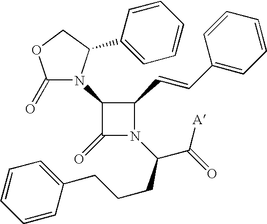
C1(=O)N(C2C(=O)N(C(CCCC3=CC=CC=C3)C(=O)[A])C2C=CC2=CC=CC=C2)C(C2=CC=CC=C2)CO1
